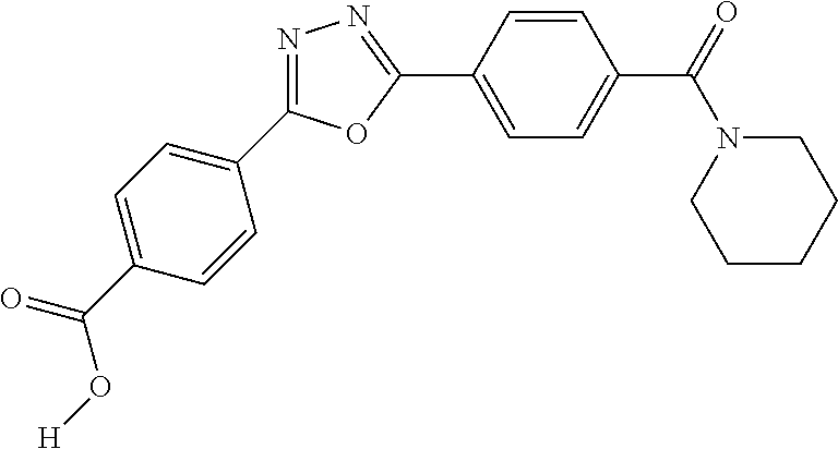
C1(C(O[H])=O)=CC=C(C2=NN=C(C3=CC=C(C(N4CCCCC4)=O)C=C3)O2)C=C1
